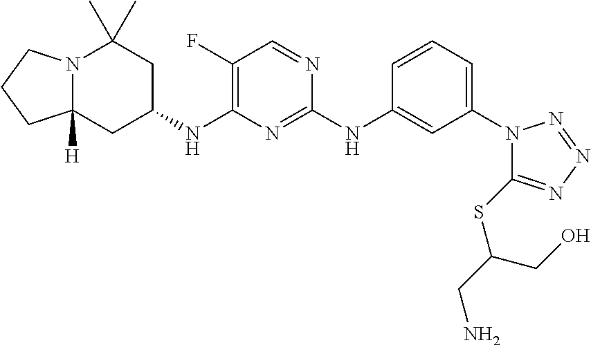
N12C([H])(CC(NC3=C(F)C=NC(NC4=CC(N5C(SC(CN)CO)=NN=N5)=CC=C4)=N3)CC1(C)C)CCC2
